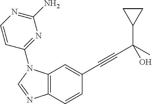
C12=C(C=C(C#CC(C3CC3)(C)O)C=C1)N(C1=NC(N)=NC=C1)C=N2
